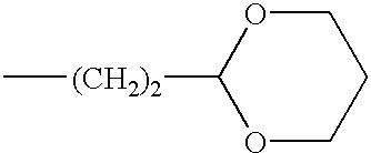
C[(CH2)2]C1OCCCO1
